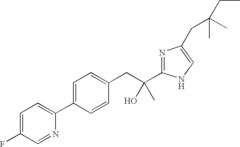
C1=C(F)C=NC(C2=CC=C(CC(C)(O)C3=NC(CC(C)(C)CC)=CN3)C=C2)=C1
